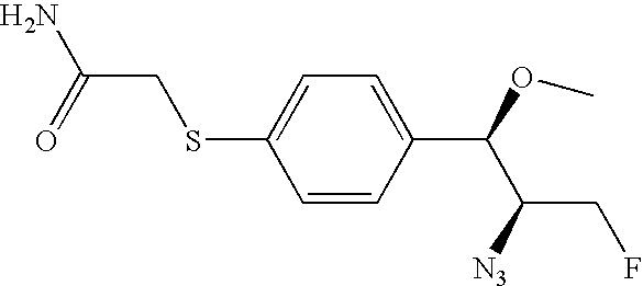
C1(SCC(N)=O)=CC=C(C(OC)C([N3])CF)C=C1
